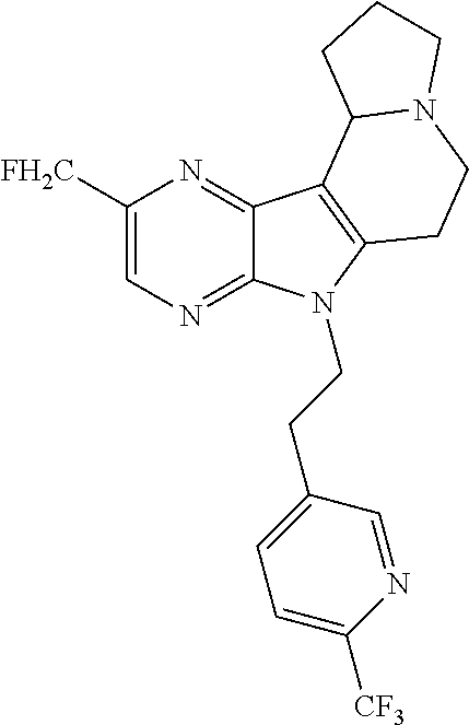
C1([FH2C])=CN=C2C(=N1)C1=C(N2CCC2=CC=C([CF3])N=C2)CCN2C1CCC2
